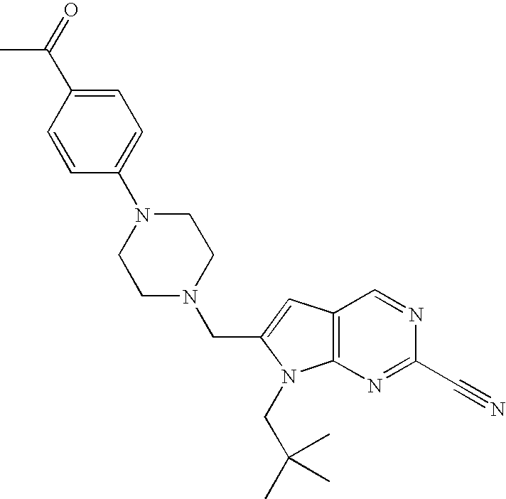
C1=C(C(=O)C)C=CC(N2CCN(CC3=CC4=C(N=C(C#N)N=C4)N3CC(C)(C)C)CC2)=C1
